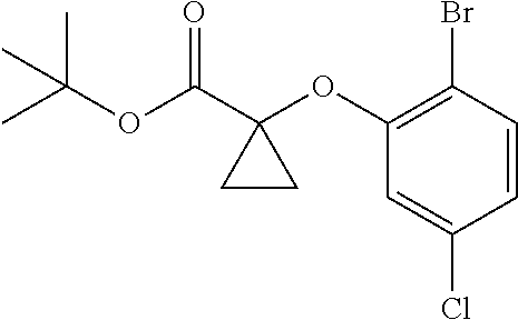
C1=CC(Br)=C(OC2(C(OC(C)(C)C)=O)CC2)C=C1Cl
